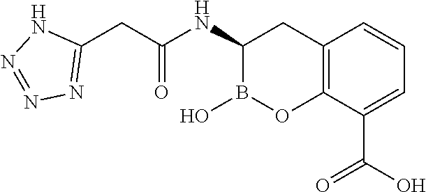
C12=C(C(C(O)=O)=CC=C1)OB(O)C(NC(=O)CC1=NN=NN1)C2
